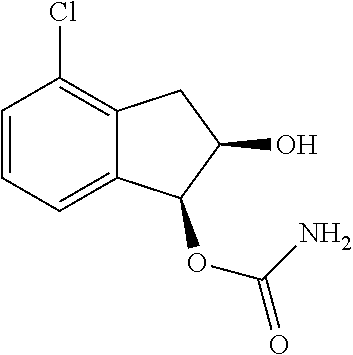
C1=CC=C2C(=C1Cl)CC(O)C2OC(N)=O
